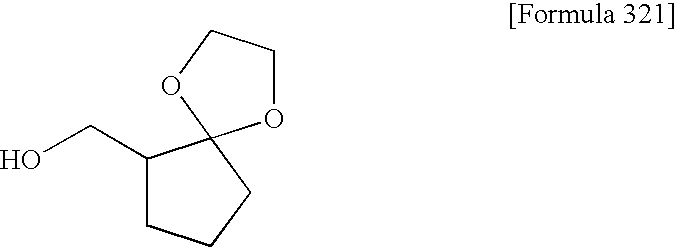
C(C1CCCC12OCCO2)O
